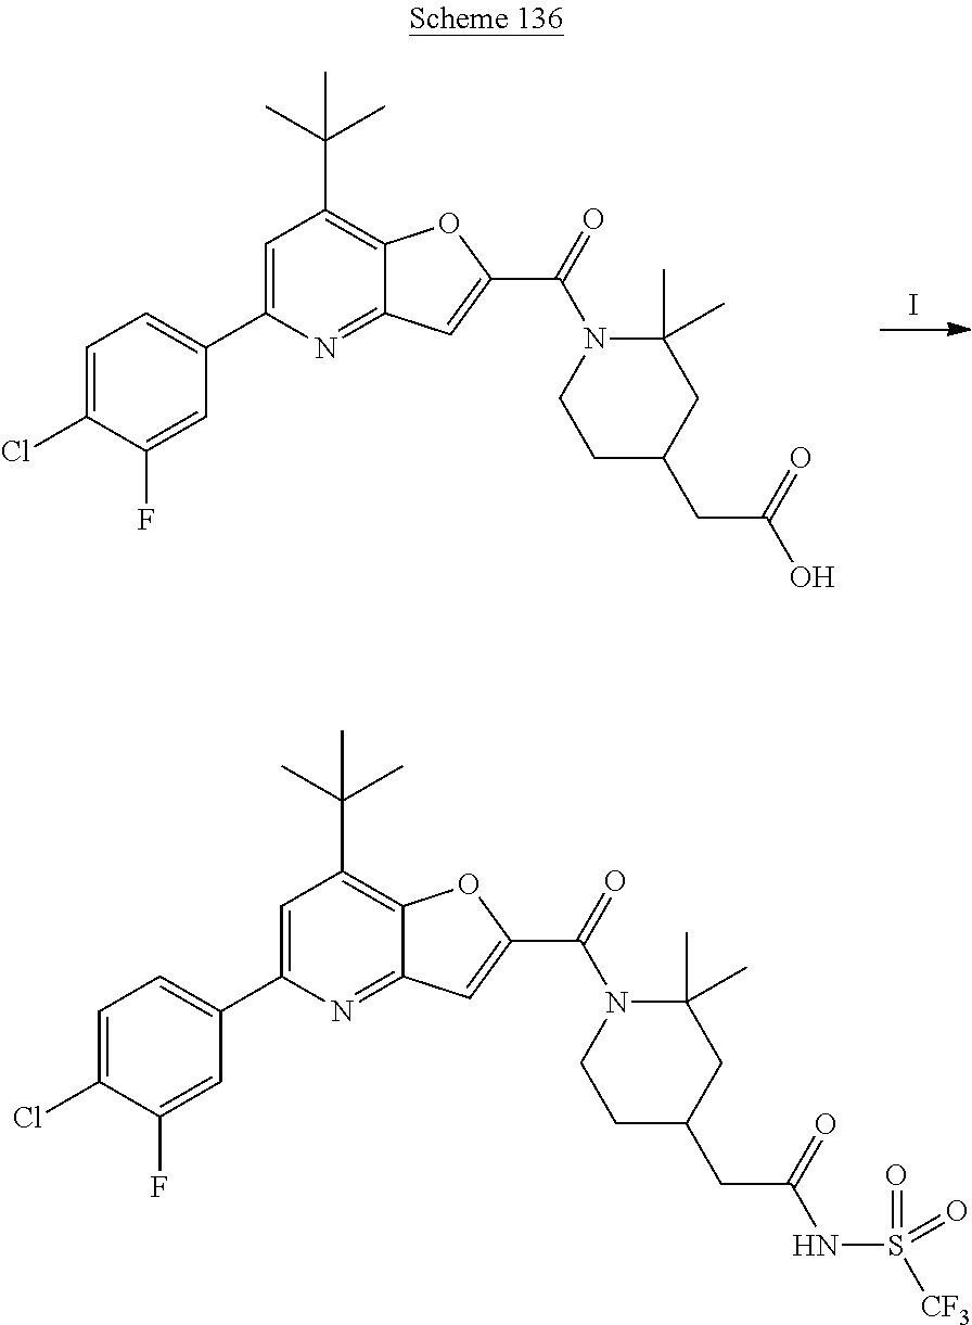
I.C1(C2=CC=C(Cl)C(F)=C2)=CC(C(C)(C)C)=C2C(=N1)C=C(C(N1CCC(CC(O)=O)CC1(C)C)=O)O2.C1(C2=CC=C(Cl)C(F)=C2)=CC(C(C)(C)C)=C2C(=N1)C=C(C(N1CCC(CC(NS([CF3])(=O)=O)=O)CC1(C)C)=O)O2
